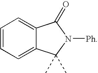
C1=CC=C2C(=C1)C(=O)N([Ph])C2(C)C
